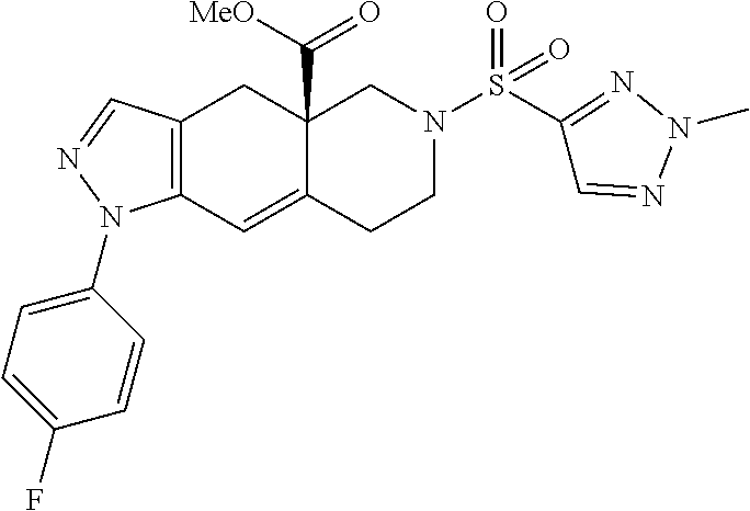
C12=C(C=C3C(C([MeO])=O)(C1)CN(S(C1=NN(C)N=C1)(=O)=O)CC3)N(C1=CC=C(F)C=C1)N=C2
